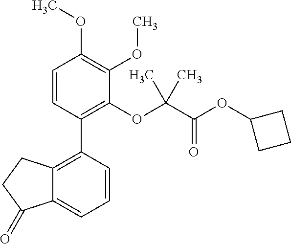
C12=C(C3=C(OC(C(OC4CCC4)=O)(C)C)C(OC)=C(OC)C=C3)C=CC=C1C(=O)CC2
